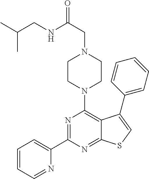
N1=C(C2=CC=CC=N2)N=C2C(=C1N1CCN(CC(=O)NCC(C)C)CC1)C(C1=CC=CC=C1)=CS2
